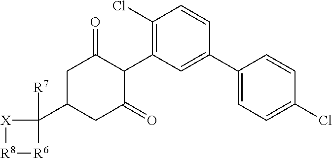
C1(Cl)=C(C2C(=O)CC(C3([R7])[X][R8][R6]3)CC2=O)C=C(C2=CC=C(Cl)C=C2)C=C1
